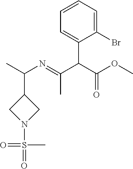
C1(Br)=CC=CC=C1C(C(OC)=O)C(=NC(C)C1CN(S(=O)(=O)C)C1)C
